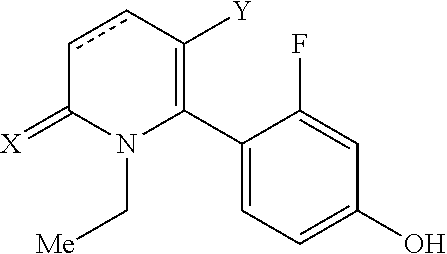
C1(C2=C([Y])ccC(=[X])N2C[Me])=CC=C(O)C=C1F
